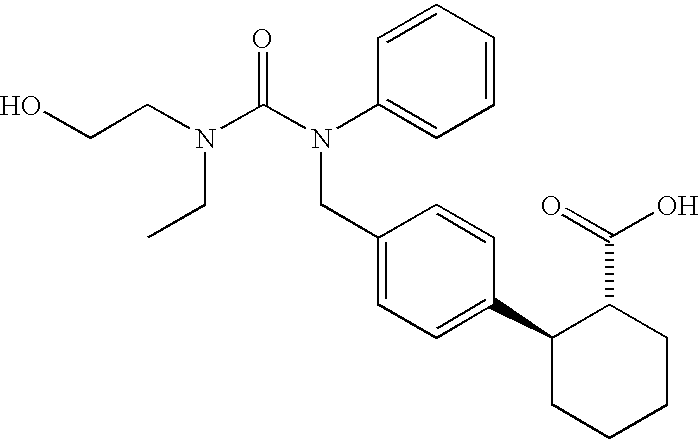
OCCN(CC)C(N(CC1=CC=C(C2CCCCC2C(O)=O)C=C1)C1=CC=CC=C1)=O
